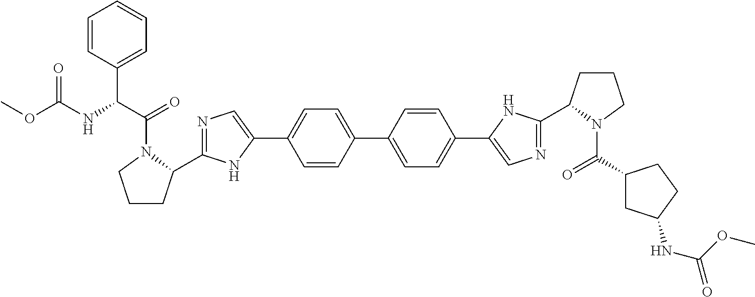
C1=CC(C2=CC=C(C3=CN=C(C4CCCN4C(C4CC(NC(=O)OC)CC4)=O)N3)C=C2)=CC=C1C1=CN=C(C2CCCN2C(C(NC(OC)=O)C2=CC=CC=C2)=O)N1
